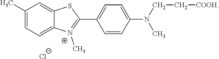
C1=C(C2=[N+](C)C3=CC=C(C)C=C3S2)C=CC(N(CC[COOH])C)=C1.[Cl-]
